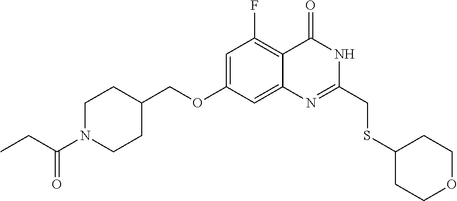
C1=C(OCC2CCN(C(CC)=O)CC2)C=C2C(=C1F)C(=O)NC(CSC1CCOCC1)=N2
